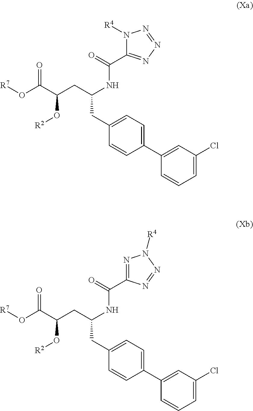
O(C(C(CC(NC(=O)C1=NN=NN1[R4])CC1=CC=C(C2=CC(Cl)=CC=C2)C=C1)O[R2])=O)[R7].O(C(C(CC(NC(=O)C1=NN([R4])N=N1)CC1=CC=C(C2=CC(Cl)=CC=C2)C=C1)O[R2])=O)[R7]
